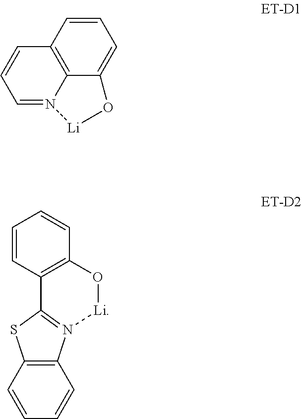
C12=C3N(=CC=C1)[Li]OC3=CC=C2.C1=CC2=C(C=C1)O[Li]N1=C2SC2=C1C=CC=C2
